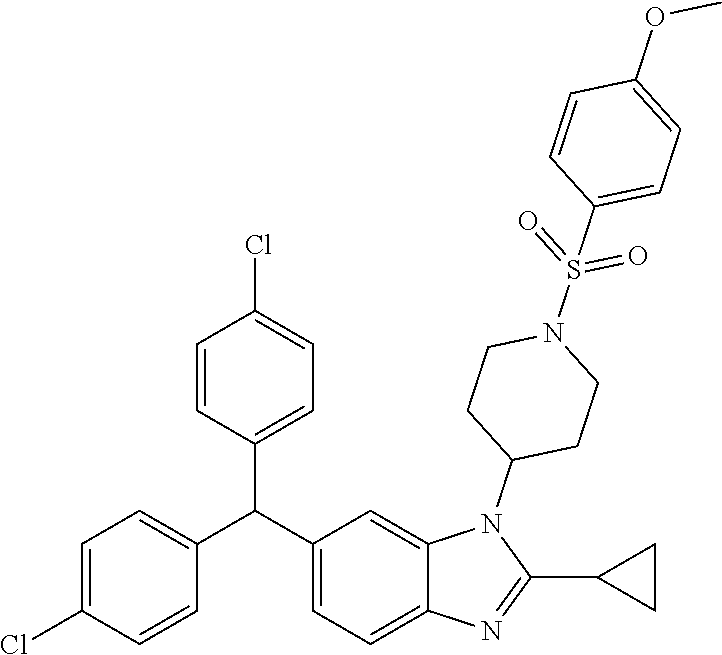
C1(C(C2=CC=C3C(=C2)N(C2CCN(S(=O)(=O)C4=CC=C(OC)C=C4)CC2)C(C2CC2)=N3)C2=CC=C(Cl)C=C2)=CC=C(Cl)C=C1
